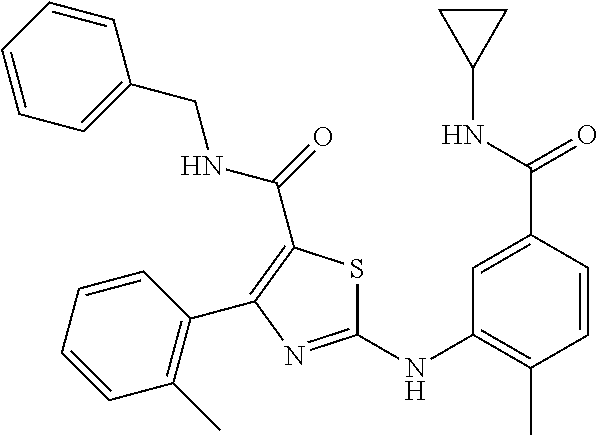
C1(NC2=C(C)C=CC(C(NC3CC3)=O)=C2)=NC(C2=C(C)C=CC=C2)=C(C(=O)NCC2=CC=CC=C2)S1
